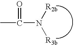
O=C(N([R3b])[R2b])C
